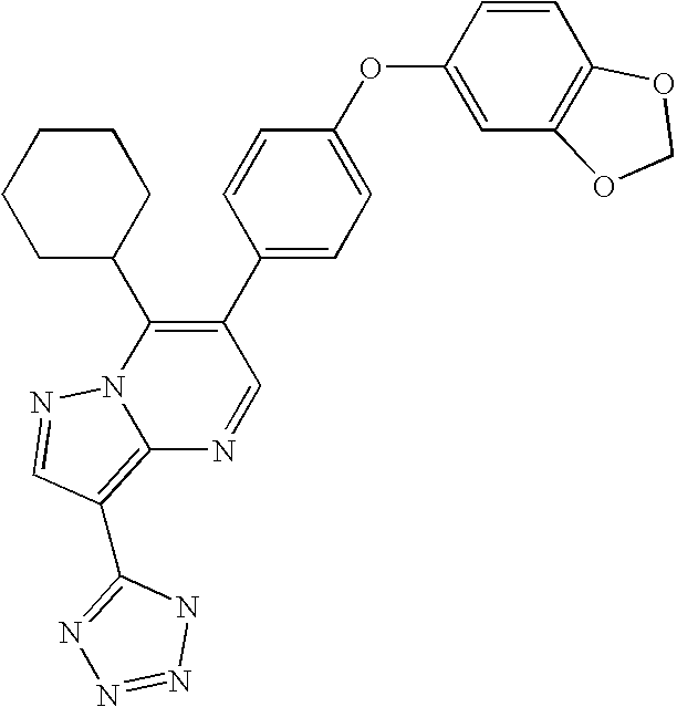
C12=C(C3=NN=NN3)C=NN1C(C1CCCCC1)=C(C1=CC=C(OC3=CC4=C(C=C3)OCO4)C=C1)C=N2
